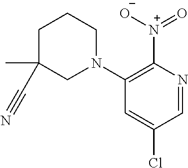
C1(N2CCCC(C)(C#N)C2)=C([N+](=O)[O-])N=CC(Cl)=C1
